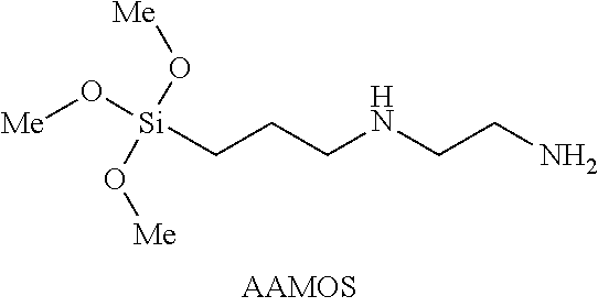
C(CCNCCN)[Si](O[Me])(O[Me])O[Me]
